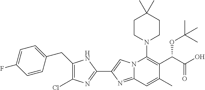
C1CN(C2=C(C(C(=O)O)OC(C)(C)C)C(C)=CC3=NC(C4=NC(Cl)=C(CC5=CC=C(F)C=C5)N4)=CN23)CCC1(C)C
